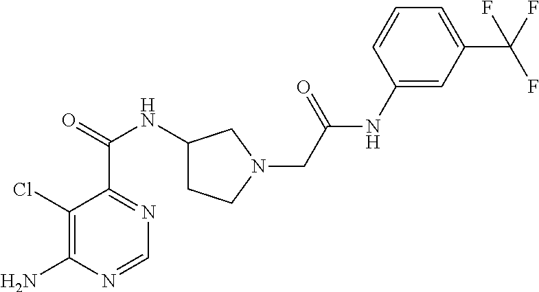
C1(Cl)=C(N)N=CN=C1C(=O)NC1CCN(CC(NC2=CC(C(F)(F)F)=CC=C2)=O)C1
